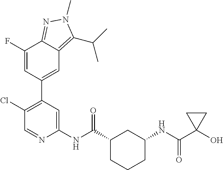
C1(NC(C2CCCC(NC(C3(O)CC3)=O)C2)=O)=CC(C2=CC3=C(C(C)C)N(C)N=C3C(F)=C2)=C(Cl)C=N1
